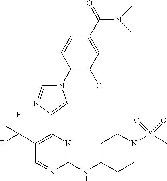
C1(C(F)(F)F)=C(C2=CN(C3=C(Cl)C=C(C(N(C)C)=O)C=C3)C=N2)N=C(NC2CCN(S(C)(=O)=O)CC2)N=C1
